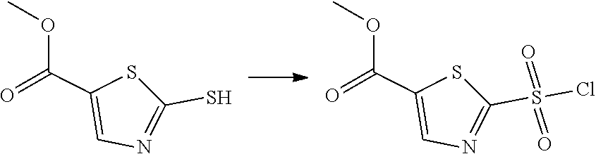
C1(S)=NC=C(C(OC)=O)S1.C1(S(Cl)(=O)=O)=NC=C(C(OC)=O)S1
